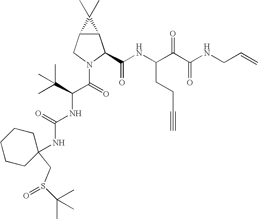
C12C(CN(C(=O)C(C(C)(C)C)NC(NC3(CS(=O)C(C)(C)C)CCCCC3)=O)C1C(NC(C(C(NCC=C)=O)=O)CCC#C)=O)C2(C)C
